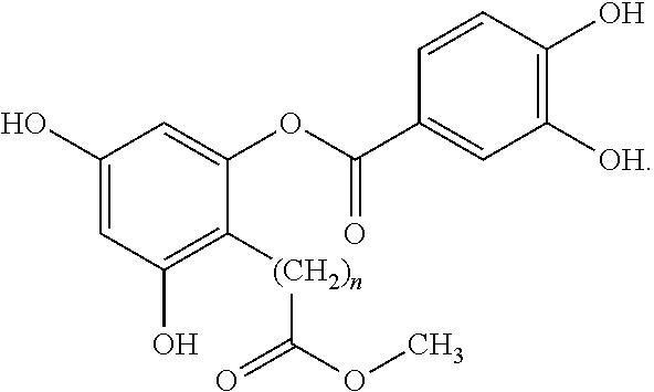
C1(O)=CC(O)=C([(CH2)n]C(OC)=O)C(OC(C2=CC([OH])=C(O)C=C2)=O)=C1
